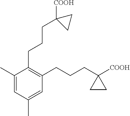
C1=C(C)C(CCCC2([COOH])CC2)=C(CCCC2([COOH])CC2)C=C1C
